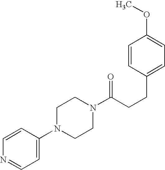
C1(N2CCN(C(CCC3=CC=C(OC)C=C3)=O)CC2)=CC=NC=C1
